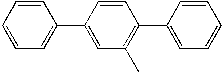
C1=CC(C2=CC=CC=C2)=CC(C)=C1C1=CC=CC=C1
